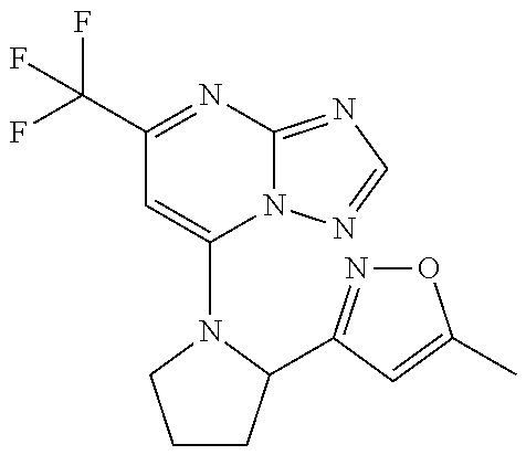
C1(C(F)(F)F)=NC2=NC=NN2C(N2C(C3=NOC(C)=C3)CCC2)=C1
